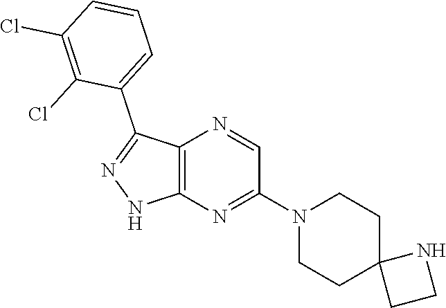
C12=C(N=C(N3CCC4(CC3)CCN4)C=N1)NN=C2C1=CC=CC(Cl)=C1Cl
